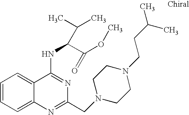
C1=CC=C2C(=C1)C(NC(C(OC)=O)C(C)C)=NC(CN1CCN(CCC(C)C)CC1)=N2
